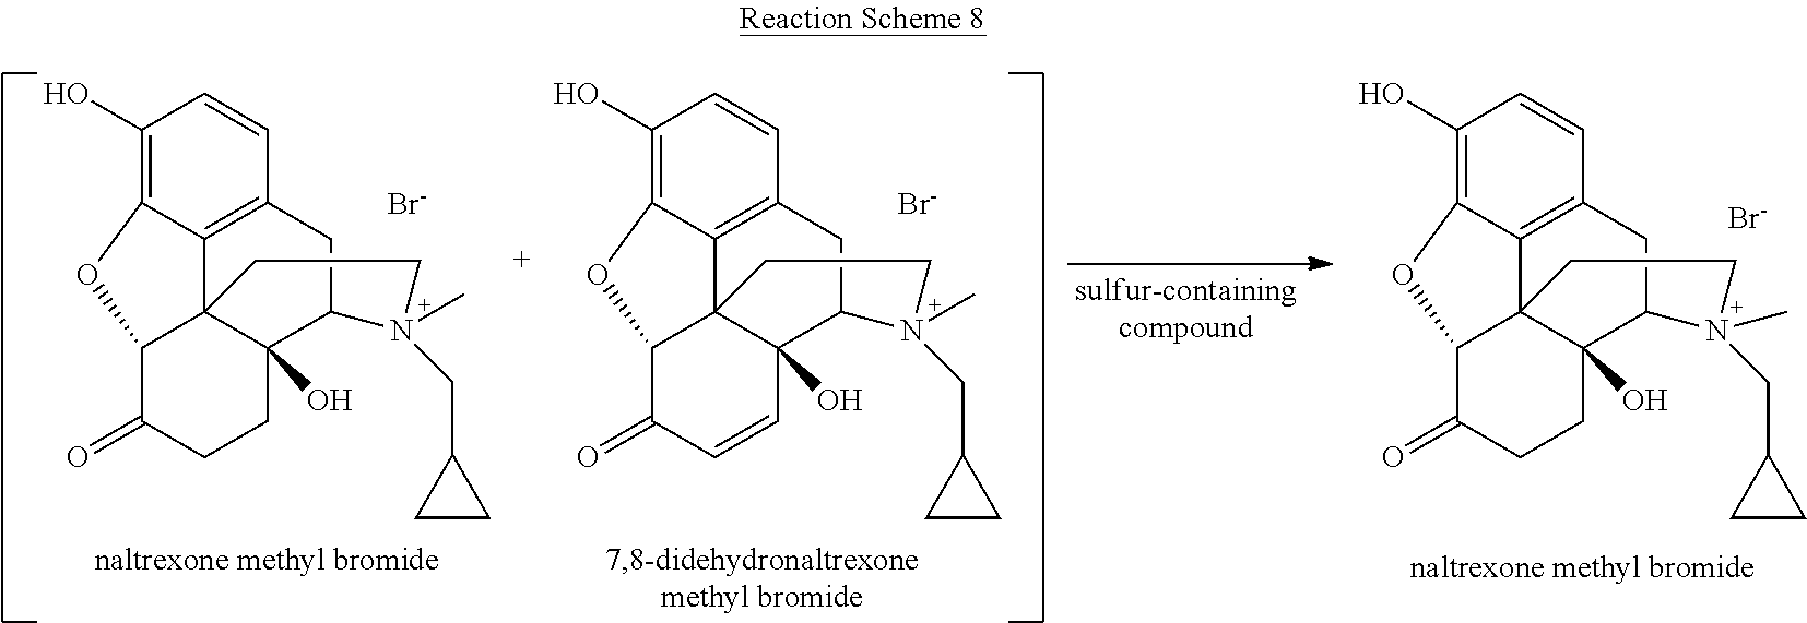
C1(O)=C2C3=C(C=C1)CC1C4(O)C3(C(C(=O)CC4)O2)CCN1(CC1CC1)C.[Br-].C1(O)=C2C3=C(C=C1)CC1C4(O)C3(C(C(=O)C=C4)O2)CCN1(CC1CC1)C.[Br-].C1(O)=C2C3=C(C=C1)CC1C4(O)C3(C(C(=O)CC4)O2)CCN1(CC1CC1)C.[Br-]
